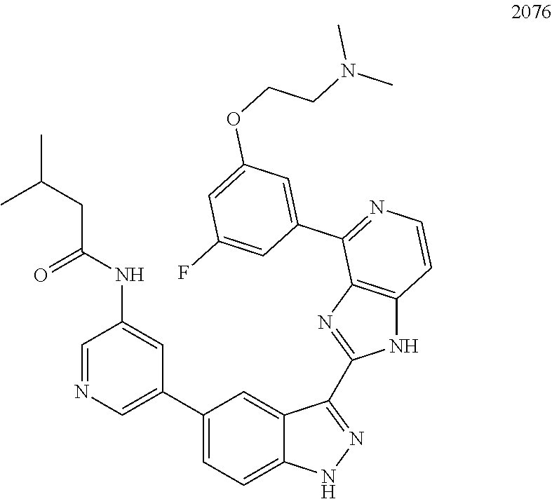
C1(C2=CN=CC(NC(CC(C)C)=O)=C2)=CC=C2C(=C1)C(C1=NC3=C(N1)C=CN=C3C1=CC(OCCN(C)C)=CC(F)=C1)=NN2
